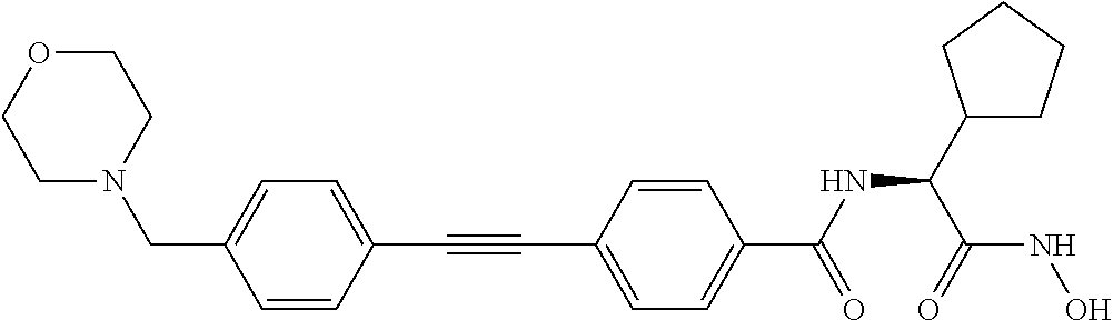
C1OCCN(CC2=CC=C(C#CC3=CC=C(C(NC(C4CCCC4)C(=O)NO)=O)C=C3)C=C2)C1
